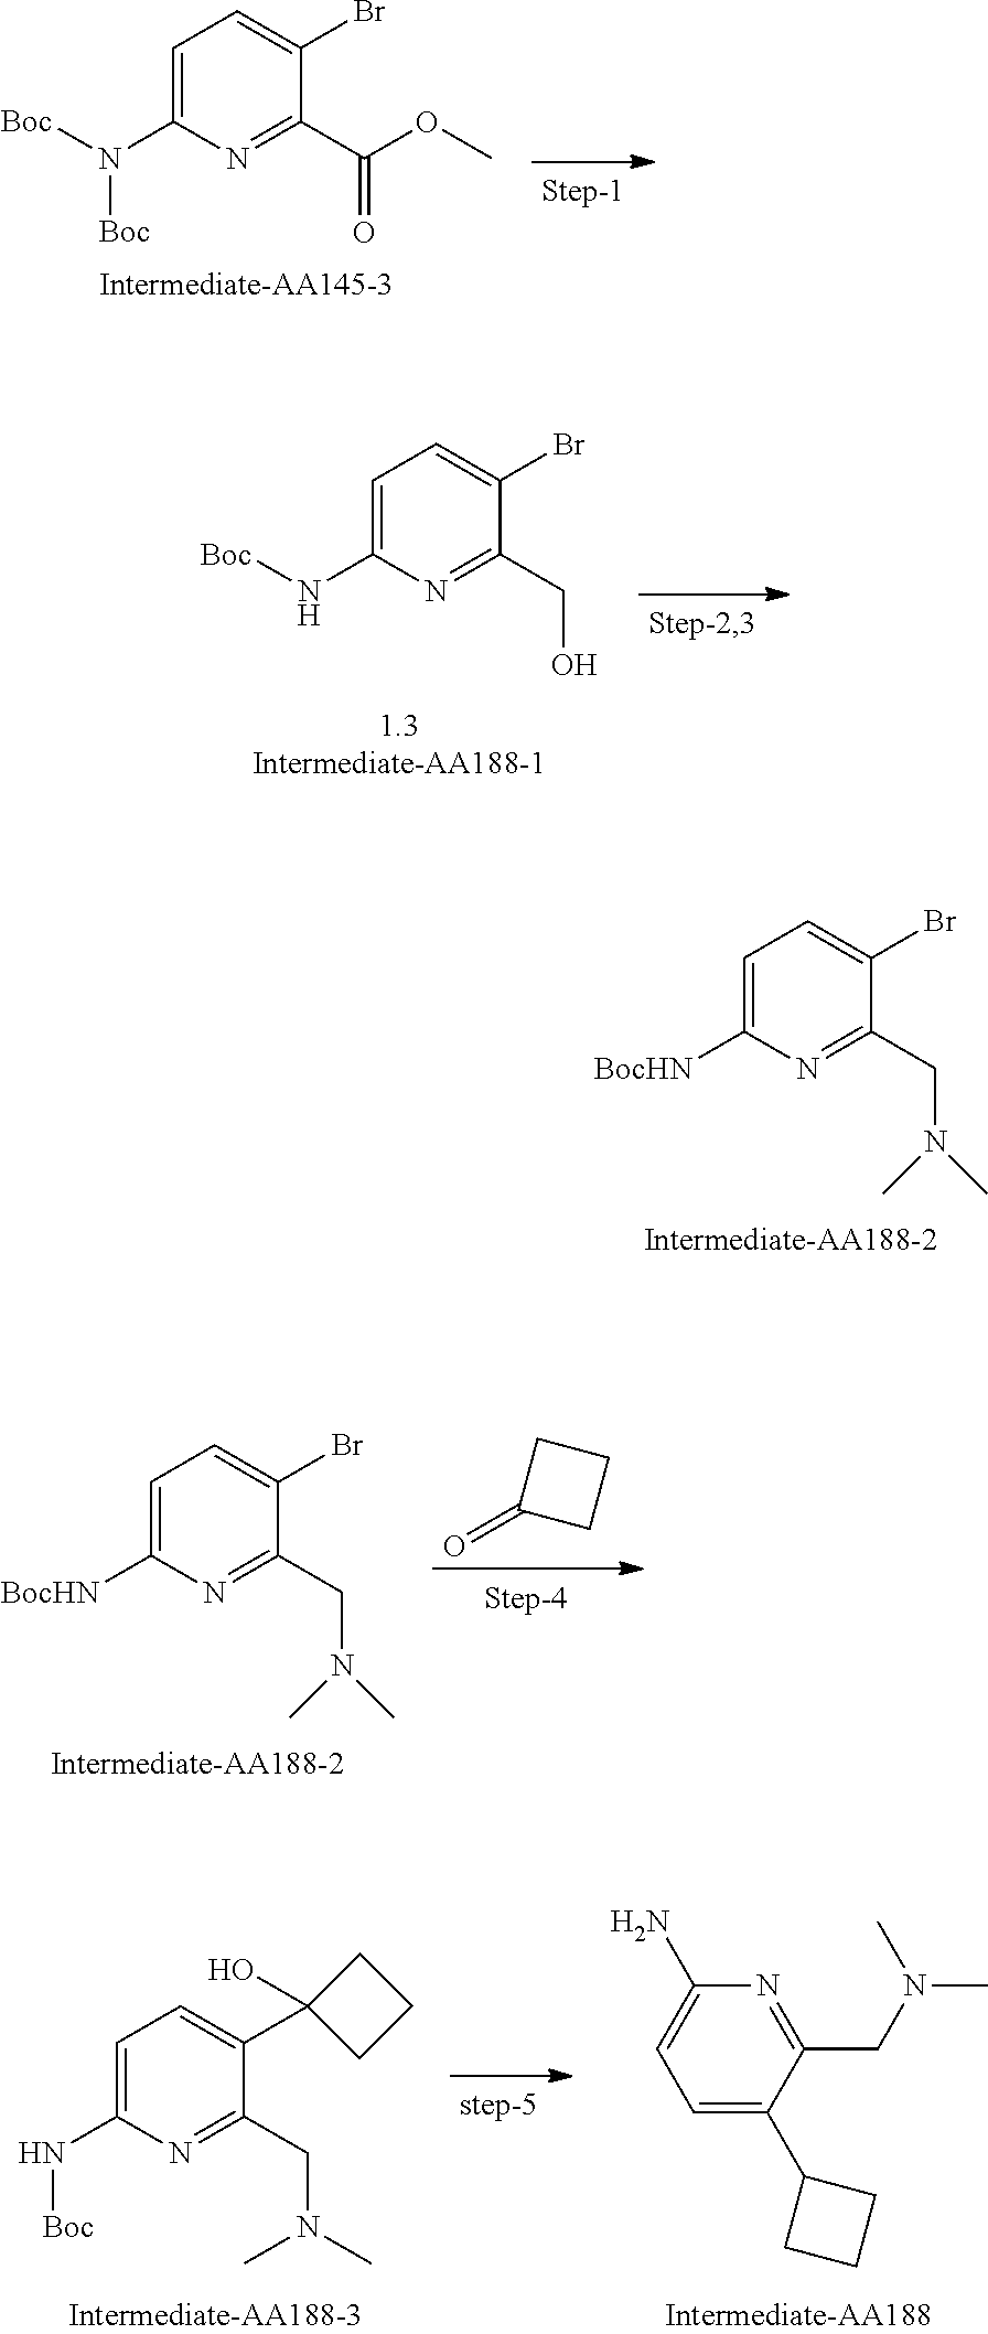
C1=C([BocHN])N=C(CN(C)C)C(Br)=C1.C1=C(N([Boc])[Boc])N=C(C(=O)OC)C(Br)=C1.C1=C(N[Boc])N=C(CO)C(Br)=C1.C1=C([BocHN])N=C(CN(C)C)C(Br)=C1.C1CC(=O)C1.C1(CN(C)C)=NC(N)=CC=C1C1CCC1.C1=C(N[Boc])N=C(CN(C)C)C(C2(O)CCC2)=C1
